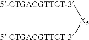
[X5]([5-CTGACGTTCT-3])[5-CTGACGTTCT-3]
